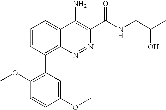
C1(C2=C3C(=CC=C2)C(N)=C(C(NCC(C)O)=O)N=N3)=C(OC)C=CC(OC)=C1
